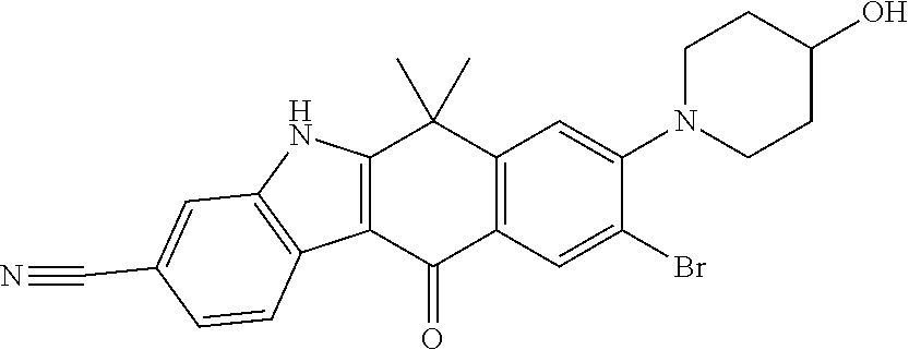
C12=C(C(=O)C3=C(C1(C)C)C=C(N1CCC(O)CC1)C(Br)=C3)C1=C(N2)C=C(C#N)C=C1
